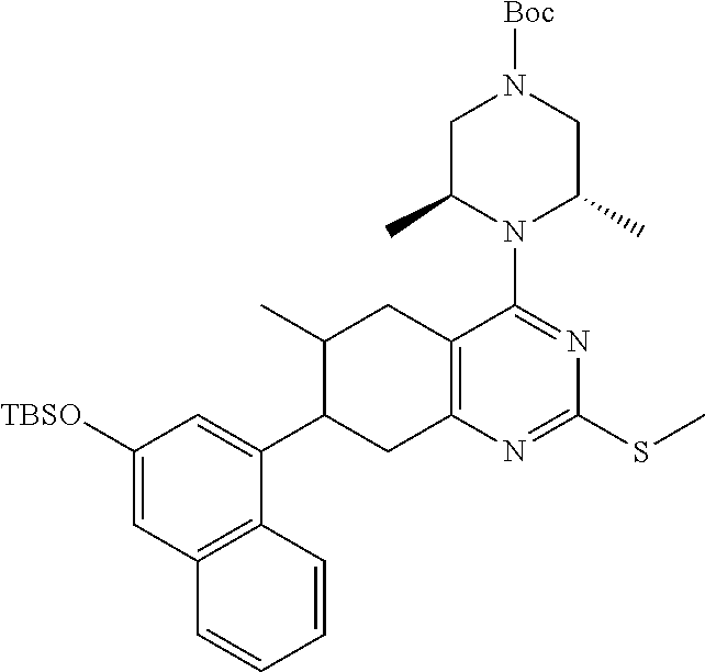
C1([TBSO])=CC2=C(C(C3CC4=C(CC3C)C(N3C(C)CN([Boc])CC3C)=NC(SC)=N4)=C1)C=CC=C2
